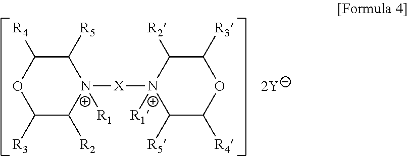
C1([R3])C([R2])[N+]([X]N2([R1])C([R5])C([R4])OC([R3])C2[R2])([R1])C([R5])C([R4])O1
